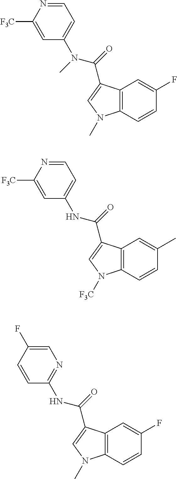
C1=C([F3C])N=CC=C1N(C)C(=O)C1=CN(C)C2=C1C=C(F)C=C2.C1=C([F3C])N=CC=C1NC(=O)C1=CN([F3C])C2=C1C=C(C)C=C2.C1=CC(F)=CN=C1NC(=O)C1=CN(C)C2=C1C=C(F)C=C2
